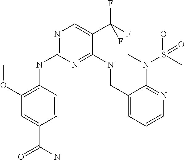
C1=CC(NC2=NC=C(C(F)(F)F)C(NCC3=CC=CN=C3N(C)S(C)(=O)=O)=N2)=C(OC)C=C1C(N)=O
